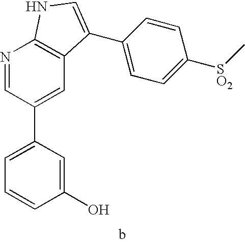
C1(O)=CC(C2=CC3=C(N=C2)NC=C3C2=CC=C([SO2]C)C=C2)=CC=C1
